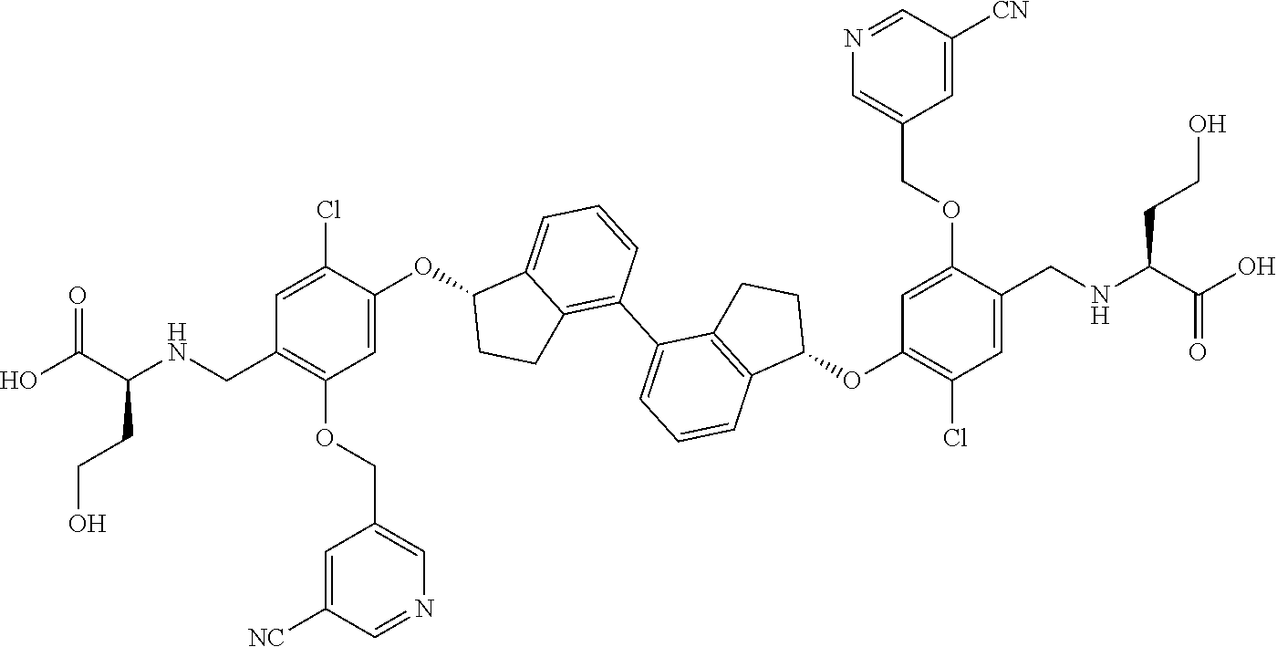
C1=C(OC2C3=CC=CC(C4=CC=CC5=C4CCC5OC4=C(Cl)C=C(CNC(C(O)=O)CCO)C(OCC5=CN=CC([CN])=C5)=C4)=C3CC2)C(Cl)=CC(CNC(C(O)=O)CCO)=C1OCC1=CN=CC([NC])=C1
